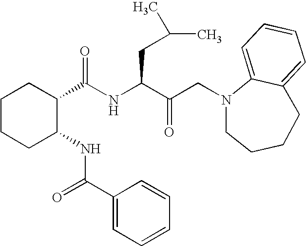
C1CCC(NC(=O)C2=CC=CC=C2)C(C(NC(C(CN2CCCCC3=CC=CC=C23)=O)CC(C)C)=O)C1
